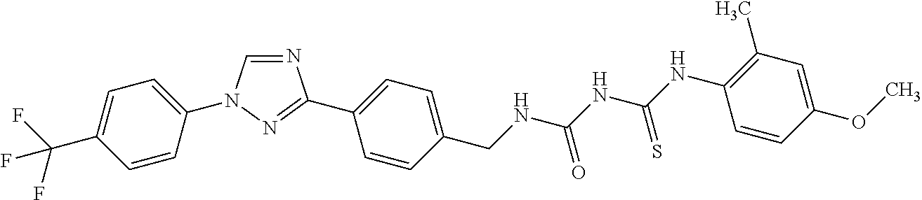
N1=CN(C2=CC=C(C(F)(F)F)C=C2)N=C1C1=CC=C(CNC(NC(=S)NC2=C(C)C=C(OC)C=C2)=O)C=C1
